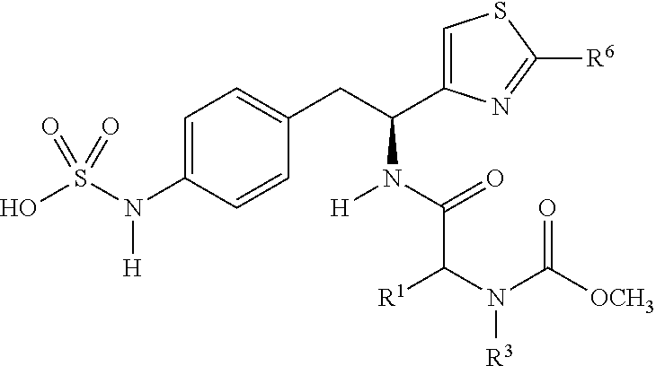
C1=C(N(S(O)(=O)=O)[H])C=CC(CC(C2=CSC([R6])=N2)N(C(C(N(C([OCH3])=O)[R3])[R1])=O)[H])=C1
